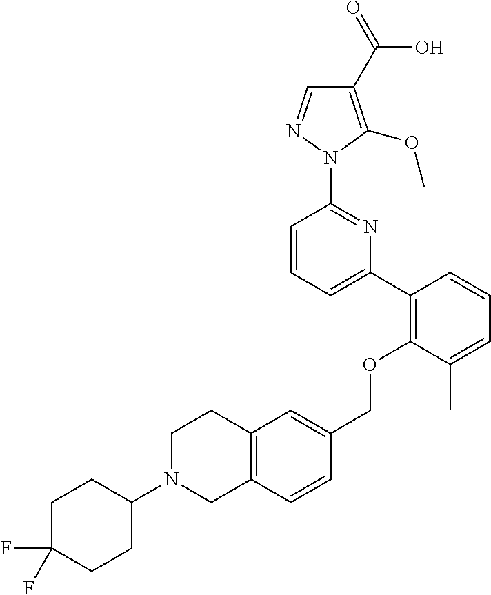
C1(C2=C(OCC3=CC4=C(C=C3)CN(C3CCC(F)(F)CC3)CC4)C(C)=CC=C2)=CC=CC(N2N=CC(C(=O)O)=C2OC)=N1
